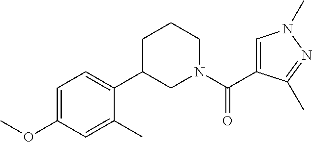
C1=C(OC)C=C(C)C(C2CN(C(=O)C3=CN(C)N=C3C)CCC2)=C1
